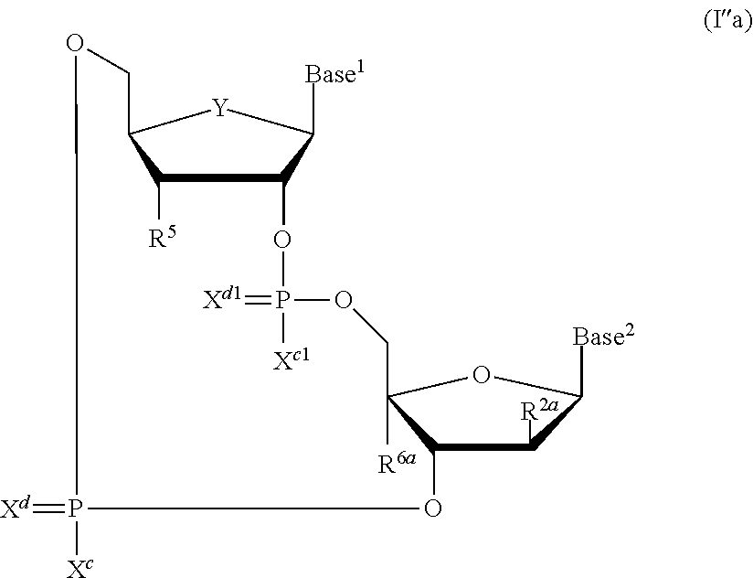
C12C([R5])C([Y]C1[Base1])COP(=[Xd])([Xc])OC1C([R2a])C([Base2])OC1([R6a])COP(=[Xd1])([Xc1])O2
